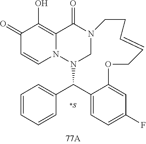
C1(=O)C=CN2C(=C1O)C(=O)N1CN2C(C2=CC=CC=C2)C2=CC=C(F)C=C2OCC=CCC1.[*S]
